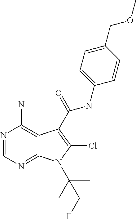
N1=CN=C2C(=C1N)C(C(NC1=CC=C(COC)C=C1)=O)=C(Cl)N2C(C)(C)CF
